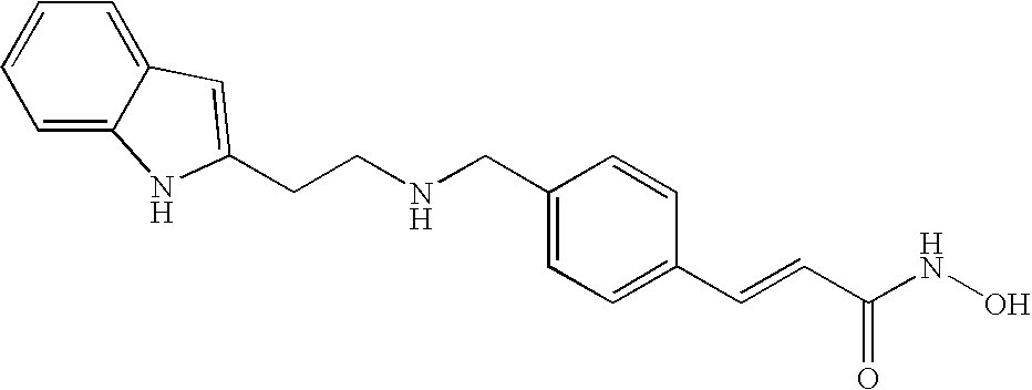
C1=C2C(=CC=C1)C=C(CCNCC1=CC=C(C=CC(NO)=O)C=C1)N2
